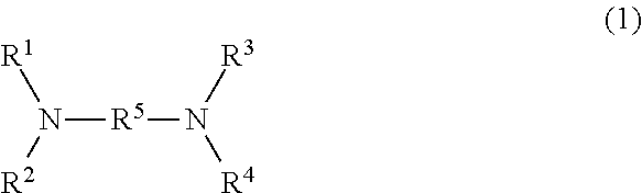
N([R5]N([R4])[R3])([R1])[R2]
